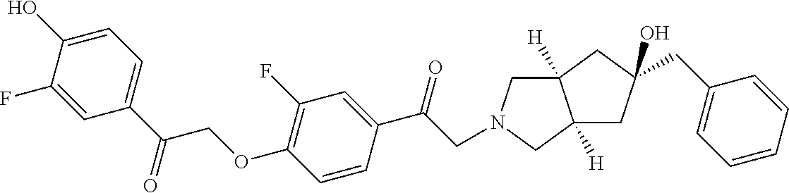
C12([H])CN(CC(C3=CC(F)=C(OCC(C4=CC=C(O)C(F)=C4)=O)C=C3)=O)CC1([H])CC(CC1=CC=CC=C1)(O)C2
